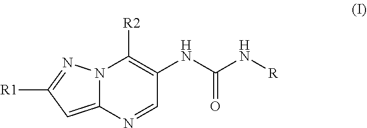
N12C(=CC([R1])=N1)N=CC(NC(N[R])=O)=C2[R2]
